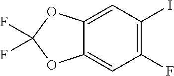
C1(F)=C(I)C=C2C(=C1)OC(F)(F)O2
